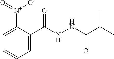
C1=C([N+](=O)[O-])C(C(NNC(C(C)C)=O)=O)=CC=C1
